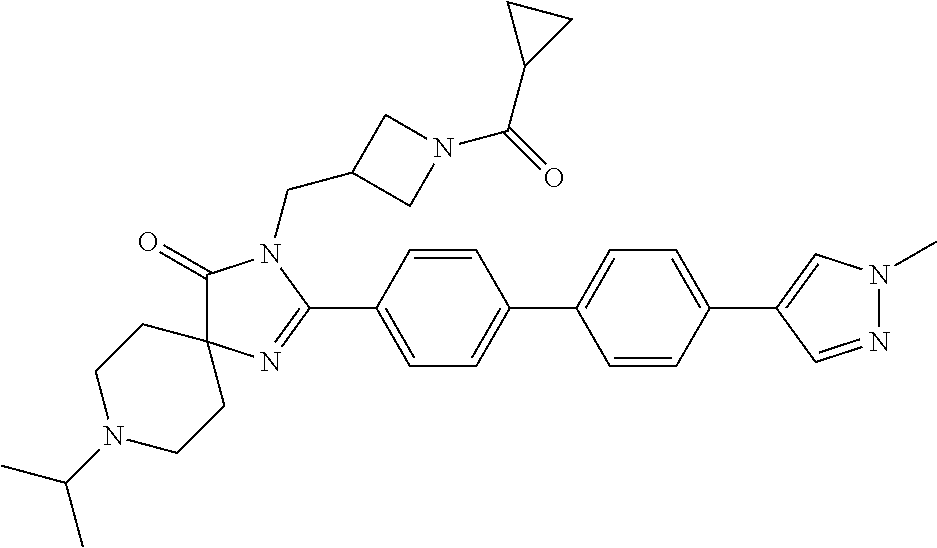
C1(=O)C2(N=C(C3=CC=C(C4=CC=C(C5=CN(C)N=C5)C=C4)C=C3)N1CC1CN(C(=O)C3CC3)C1)CCN(C(C)C)CC2
